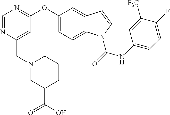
C1=C(OC2=NC=NC(CN3CC(C(O)=O)CCC3)=C2)C=C2C(=C1)N(C(NC1=CC=C(F)C([F3C])=C1)=O)C=C2
